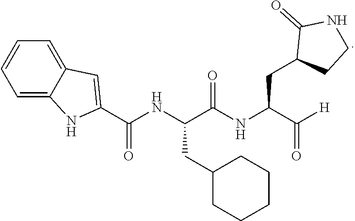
C1(CC(NC(C(NC(C2=CC3=CC=CC=C3N2)=O)CC2CCCCC2)=O)C(=O)[H])CCNC1=O
